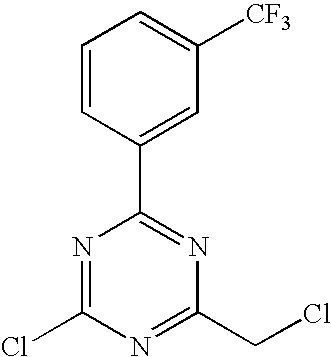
C1=CC(C2=NC(CCl)=NC(Cl)=N2)=CC([CF3])=C1
